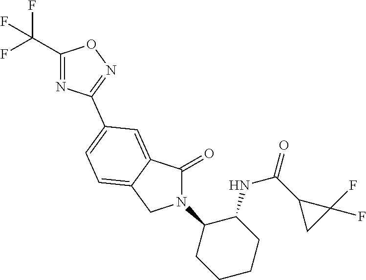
C1(=O)N(C2CCCCC2NC(C2CC2(F)F)=O)CC2=CC=C(C3=NOC(C(F)(F)F)=N3)C=C12
